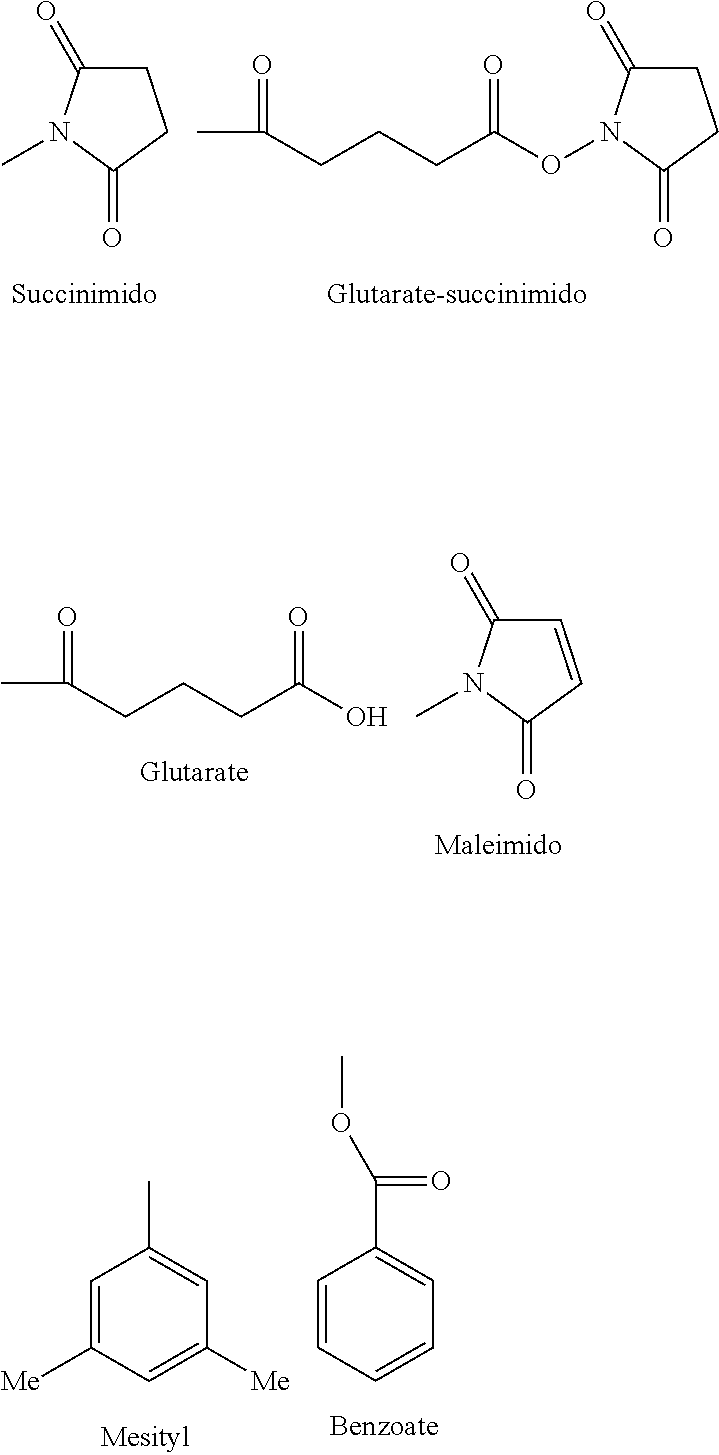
C1C(=O)N(C)C(=O)C1.C1C(=O)N(OC(CCCC(C)=O)=O)C(=O)C1.OC(CCCC(C)=O)=O.C1=CC(=O)N(C)C1=O.C1=C([Me])C=C([Me])C=C1C.C1=CC=CC=C1C(=O)OC
